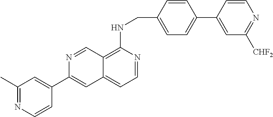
C1(C2=CC3=CC=NC(NCC4=CC=C(C5=CC([CHF2])=NC=C5)C=C4)=C3C=N2)=CC(C)=NC=C1
